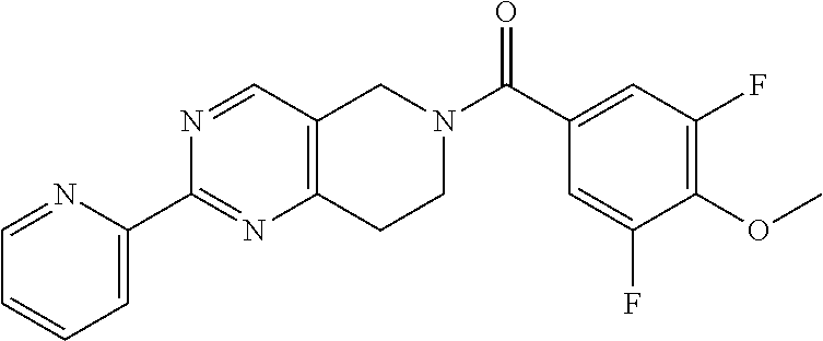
N1=CC2=C(N=C1C1=CC=CC=N1)CCN(C(C1=CC(F)=C(OC)C(F)=C1)=O)C2
